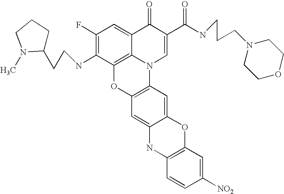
C1(F)=C(NCCC2CCCN2C)C2=C3C(=C1)C(=O)C(C(NCCCN1CCOCC1)=O)=CN3C1=C(O2)C=C2C(=C1)OC1=C(N2)C=CC([NO2])=C1
